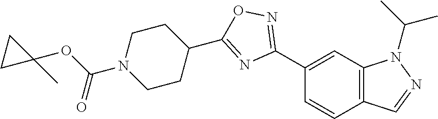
C1(C2=NOC(C3CCN(C(OC4(C)CC4)=O)CC3)=N2)=CC2=C(C=C1)C=NN2C(C)C
